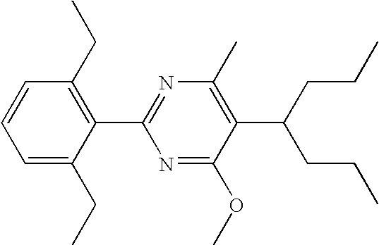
C1(C2=NC(C)=C(C(CCC)CCC)C(OC)=N2)=C(CC)C=CC=C1CC
